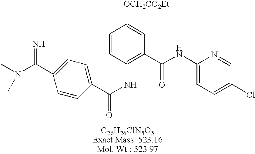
C1(C(N(C)C)=N)=CC=C(C(NC2=C(C(NC3=CC=C(Cl)C=N3)=O)C=C([OCH2CO2Et])C=C2)=O)C=C1
